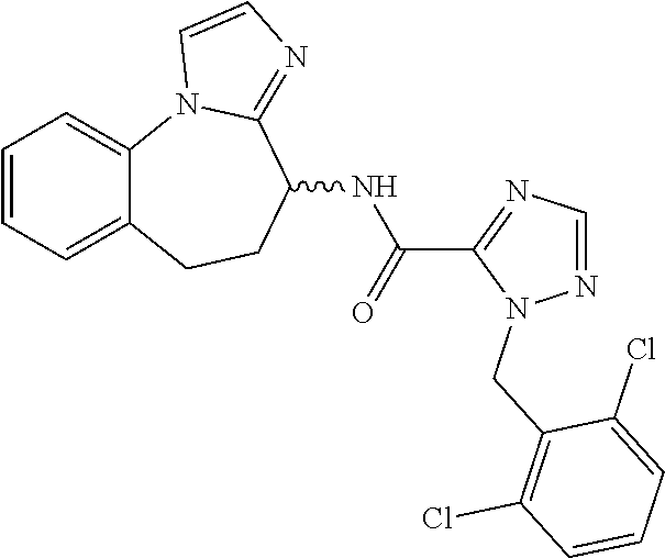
C12=CC=CC=C1CCC(NC(=O)C1=NC=NN1CC1=C(Cl)C=CC=C1Cl)C1=NC=CN21
